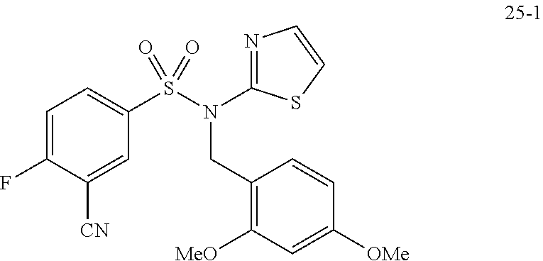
C1=C(S(N(C2=NC=CS2)CC2=C([MeO])C=C([OMe])C=C2)(=O)=O)C=C([CN])C(F)=C1
